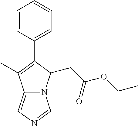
CC1=C(C2=CC=CC=C2)C(CC(=O)OCC)N2C1=CN=C2
